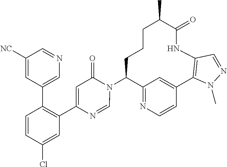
C12=NC=CC(=C1)C1=C(NC(=O)C(C)CCCC2N2C(=O)C=C(C3=C(C4=CN=CC([NC])=C4)C=CC(Cl)=C3)N=C2)C=NN1C
